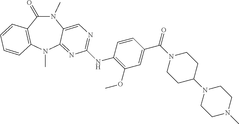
N1(C)C(=O)C2=C(N(C)C3=NC(NC4=C(OC)C=C(C(=O)N5CCC(N6CCN(C)CC6)CC5)C=C4)=NC=C13)C=CC=C2
